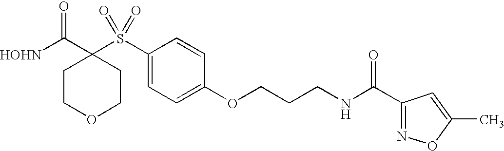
[HOHN]C(C1(S(C2=CC=C(OCCCNC(C3=NOC(C)=C3)=O)C=C2)(=O)=O)CCOCC1)=O
